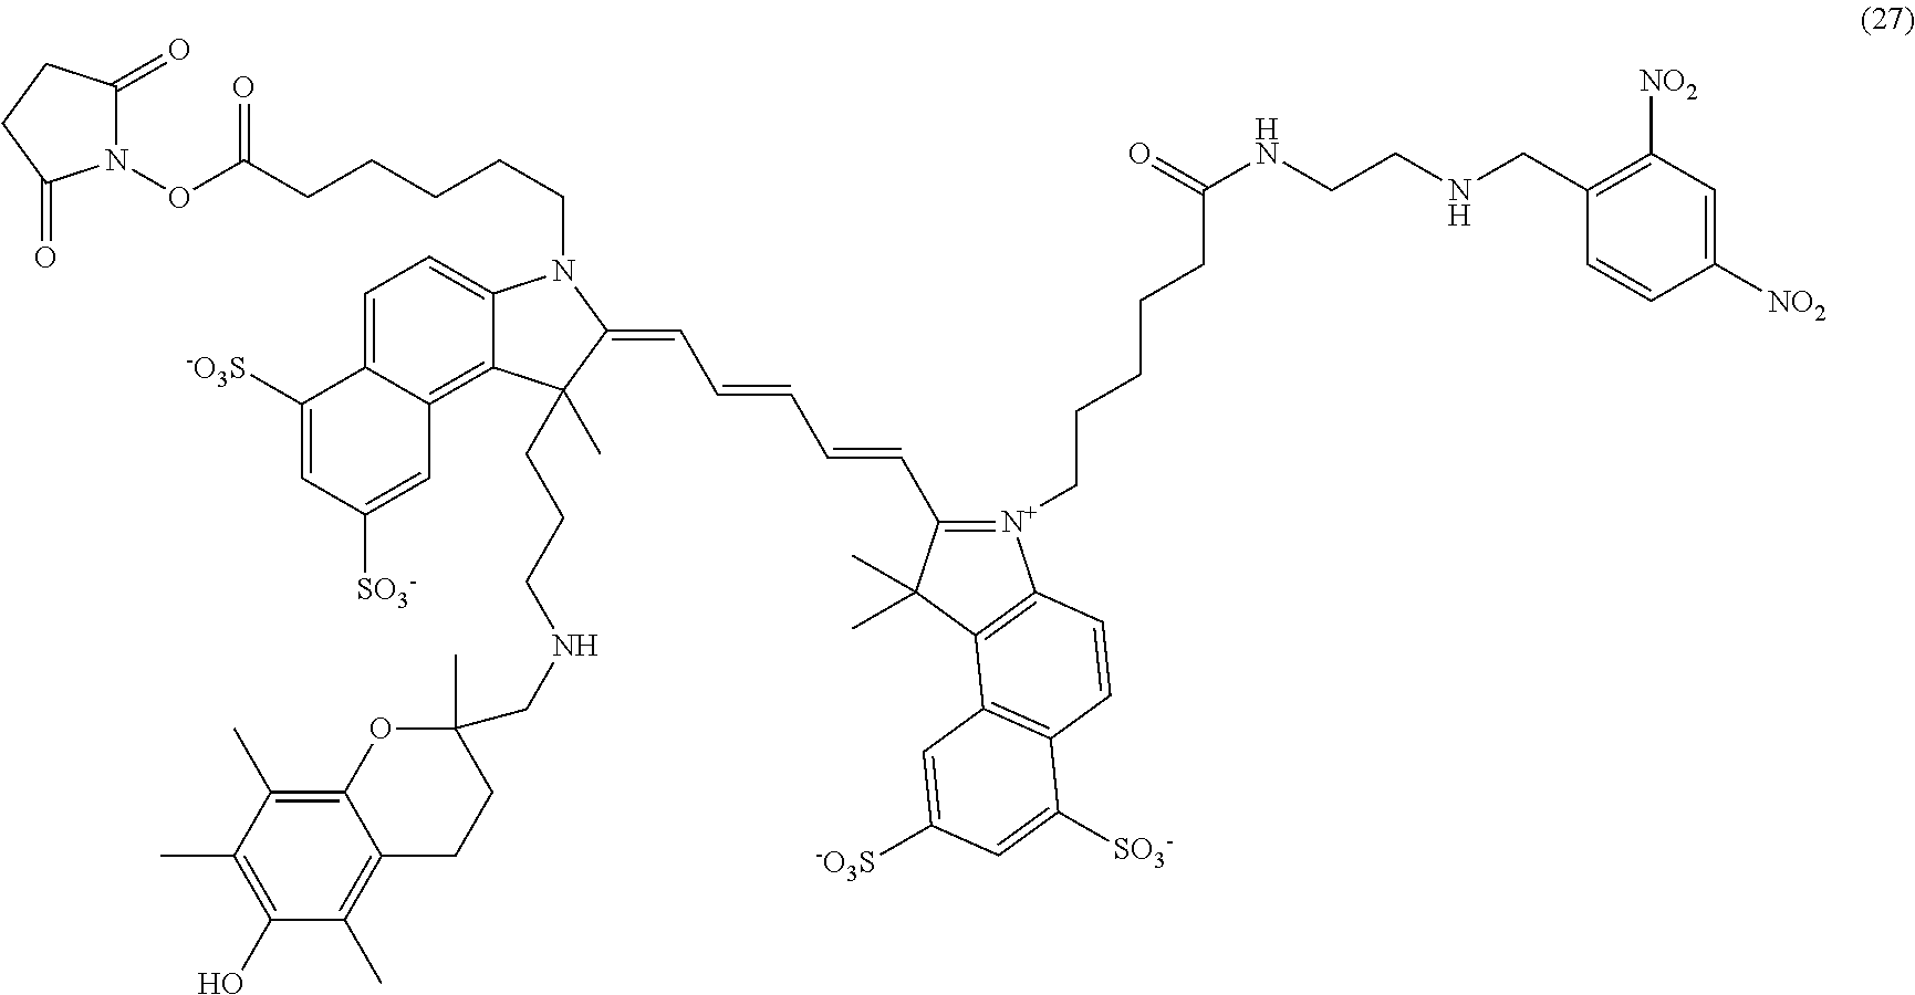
N1(OC(CCCCCN2C3=CC=C4C(=C3C(C)(CCCNCC3(C)CCC5=C(C)C(O)=C(C)C(C)=C5O3)C2=CC=CC=CC2=[N+](CCCCCC(NCCNCC3=C([NO2])C=C([NO2])C=C3)=O)C3=C(C2(C)C)C2=C(C=C3)C([SO3-])=CC([-O3S])=C2)C=C([SO3-])C=C4[-O3S])=O)C(=O)CCC1=O
